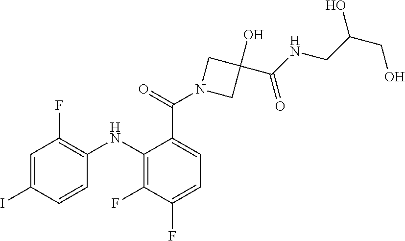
C1=C(C(N2CC(O)(C(=O)NCC(O)CO)C2)=O)C(NC2=C(F)C=C(I)C=C2)=C(F)C(F)=C1
